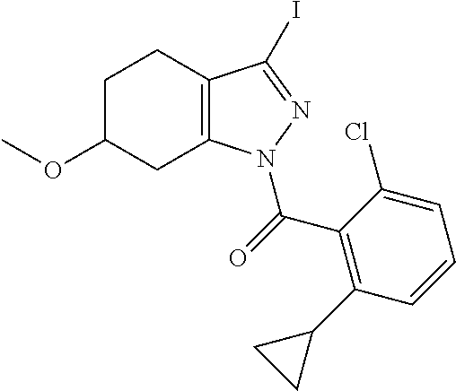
C1C(OC)CC2=C(C1)C(I)=NN2C(=O)C1=C(C2CC2)C=CC=C1Cl
